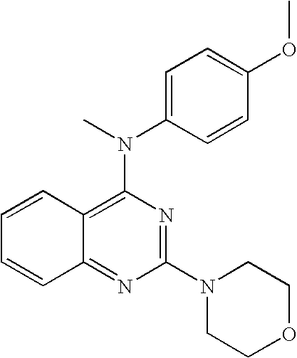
C12=C(N(C)C3=CC=C(OC)C=C3)N=C(N3CCOCC3)N=C1C=CC=C2
